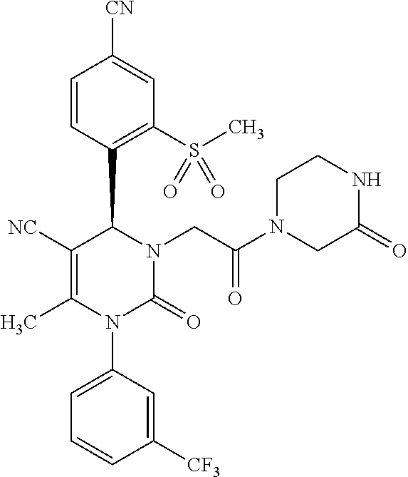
C1=CC(C2C([NC])=C(C)N(C3=CC=CC([CF3])=C3)C(=O)N2CC(N2CC(=O)NCC2)=O)=C(S(C)(=O)=O)C=C1[CN]
